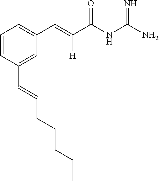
C1=CC(C=CCCCCC)=CC(C=C(C(NC(N)=N)=O)[H])=C1
